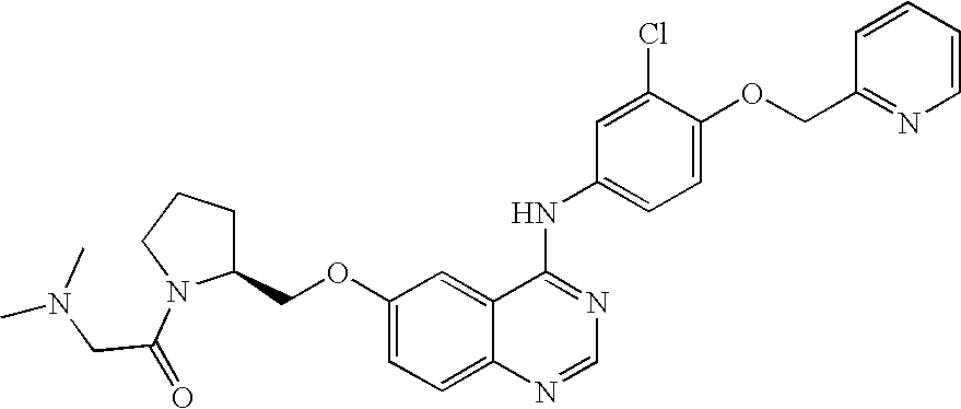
C1(COC2=CC=C3C(=C2)C(NC2=CC=C(OCC4=NC=CC=C4)C(Cl)=C2)=NC=N3)CCCN1C(CN(C)C)=O
